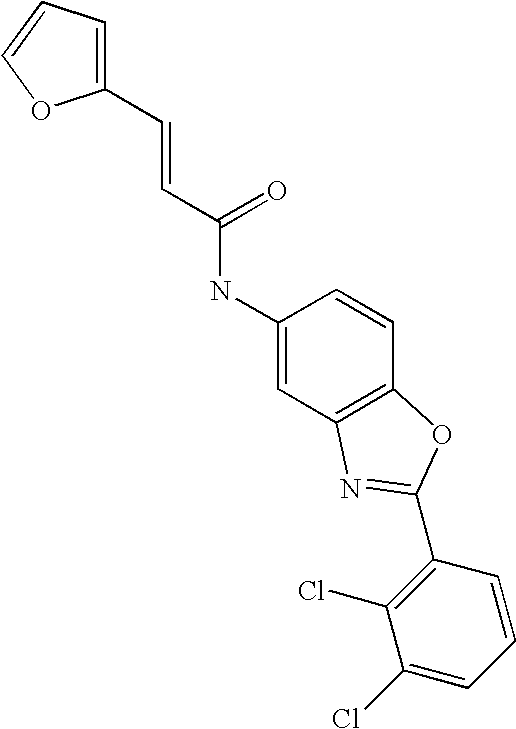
C1(NC(C=CC2=CC=CO2)=O)=CC2=C(C=C1)OC(C1=C(Cl)C(Cl)=CC=C1)=N2
